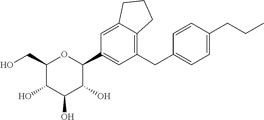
C1(CO)C(O)C(O)C(O)C(C2=CC(CC3=CC=C(CCC)C=C3)=C3C(=C2)CCC3)O1
